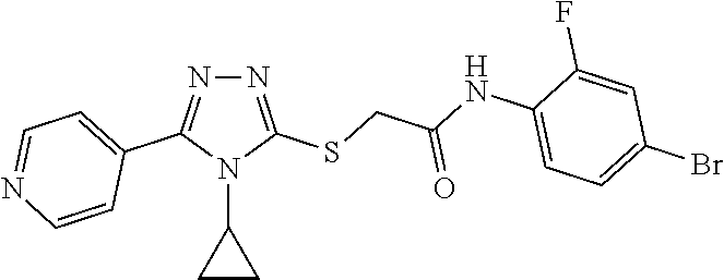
N1=C(SCC(NC2=CC=C(Br)C=C2F)=O)N(C2CC2)C(C2=CC=NC=C2)=N1
